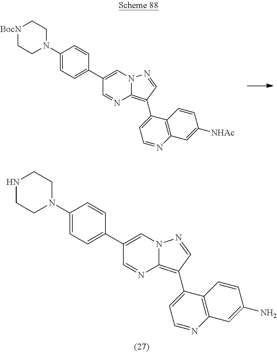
C1(C2=CN3C(=C(C4=CC=NC5=C4C=CC([NHAc])=C5)C=N3)N=C2)=CC=C(N2CC[BocN]CC2)C=C1.C1(C2=CN3C(=C(C4=CC=NC5=C4C=CC(N)=C5)C=N3)N=C2)=CC=C(N2CCNCC2)C=C1
